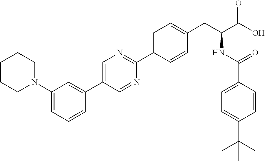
C1=C(N2CCCCC2)C=C(C2=CN=C(C3=CC=C(CC(NC(=O)C4=CC=C(C(C)(C)C)C=C4)C(O)=O)C=C3)N=C2)C=C1
